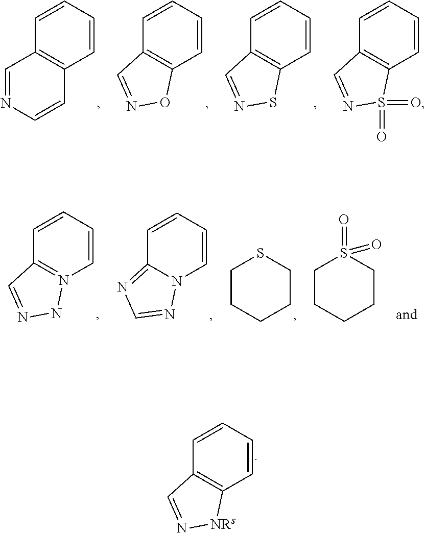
C1=CC=CC2=C1C=N[NRs]2.C1=CC=CC2=C1C=NC=C2.C1=CC=CC2=C1C=NO2.C1=CC=CC2=C1C=NS2.C1=CC=CC2=C1C=NS2(=O)=O.C1=CC=CN2=C1C=NN2.C1=CC=CN2C1=NC=N2.C1CCCCS1.C1CCCCS1(=O)=O
